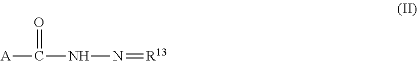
[A]C(NN=[R13])=O
